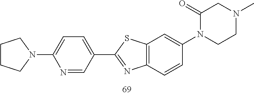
C1=CC2=C(C=C1N1C(=O)CN(C)CC1)SC(C1=CC=C(N3CCCC3)N=C1)=N2
